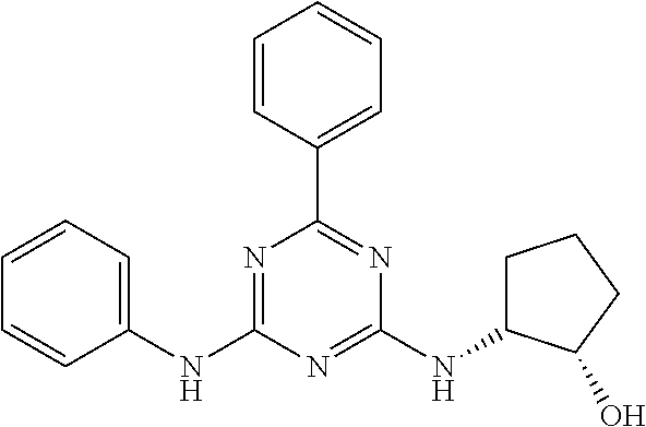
C1=CC=CC(NC2=NC(C3=CC=CC=C3)=NC(NC3CCCC3O)=N2)=C1
